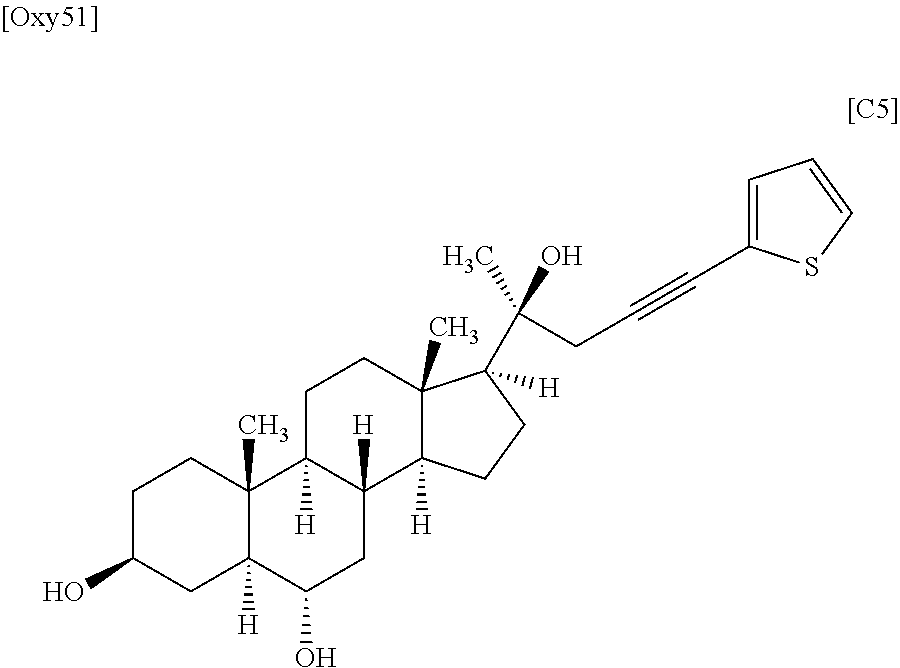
C1C(O)CC2([H])C(C)(C1)C1([H])C([H])(CC2O)C2([H])C(C)(CC1)C([H])(C(C)(CC#CC1=CC=CS1)O)CC2
